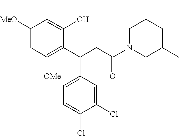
C1([MeO])=CC([OMe])=C(C(CC(N2CC(C)CC(C)C2)=O)C2=CC=C(Cl)C(Cl)=C2)C(O)=C1
